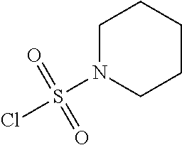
N1(S(Cl)(=O)=O)CCCCC1
